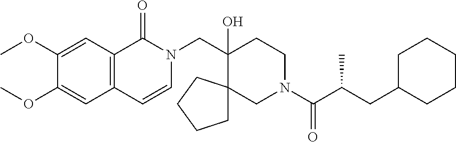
C(C1(O)CCN(C(C(CC2CCCCC2)C)=O)CC12CCCC2)N1C(=O)C2=C(C=C1)C=C(OC)C(OC)=C2
